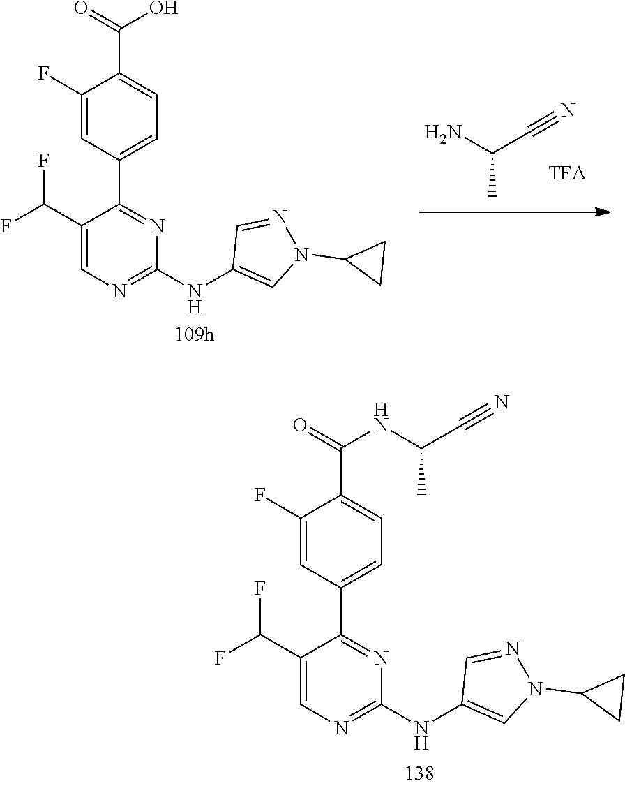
C1=NN(C2CC2)C=C1NC1=NC=C(C(F)F)C(C2=CC=C(C(=O)O)C(F)=C2)=N1.C(C)(N)C#N.[TFA].C1=NN(C2CC2)C=C1NC1=NC=C(C(F)F)C(C2=CC=C(C(NC(C#N)C)=O)C(F)=C2)=N1
